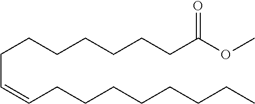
O=C(OC)CCCCCCCC=CCCCCCCCC
